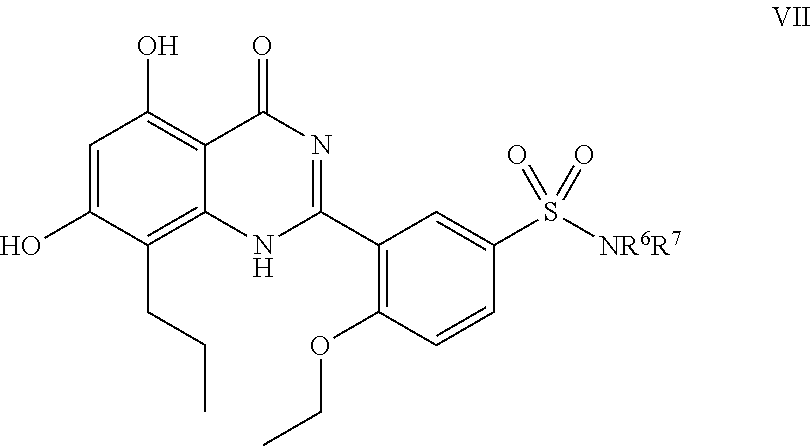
C1=C(O)C(CCC)=C2C(=C1O)C(=O)N=C(C1=C(OCC)C=CC(S([NR6R7])(=O)=O)=C1)N2
